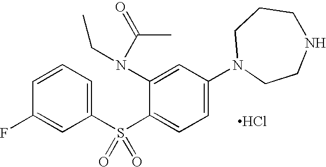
C1=CC=C(S(C2=CC=C(N3CCNCCC3)C=C2N(C(C)=O)CC)(=O)=O)C=C1F.Cl
